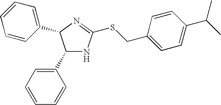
C1(C2=CC=CC=C2)NC(SCC2=CC=C(C(C)C)C=C2)=NC1C1=CC=CC=C1
